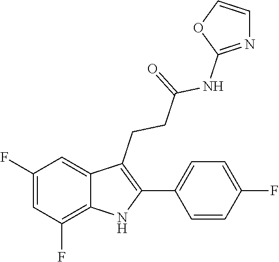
C1(C2=C(CCC(=O)NC3=NC=CO3)C3=CC(F)=CC(F)=C3N2)=CC=C(F)C=C1
